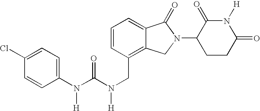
C1(N(C(N(CC2=C3C(=CC=C2)C(=O)N(C2CCC(=O)N([H])C2=O)C3)[H])=O)[H])=CC=C(Cl)C=C1
